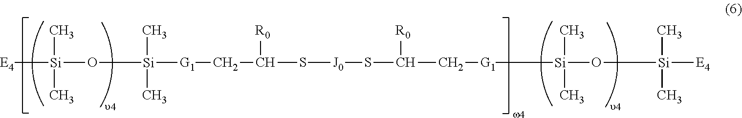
[E4][Si](C)(C)O[Si](C)(C)[G1]CC(S[J0]SC(C[G1][Si](C)(C)O[Si](C)(C)[E4])[R0])[R0]
